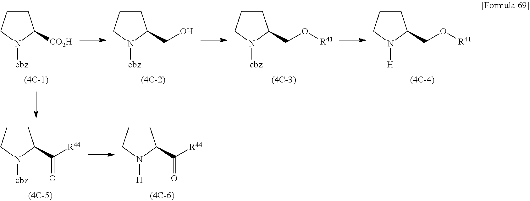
C1CCN([cbz])C1[CO2H].C1CCN([cbz])C1CO.C1CCN([cbz])C1CO[R41].C1CCN([H])C1CO[R41].C1CCN([cbz])C1C([R44])=O.C1CCN([H])C1C([R44])=O
